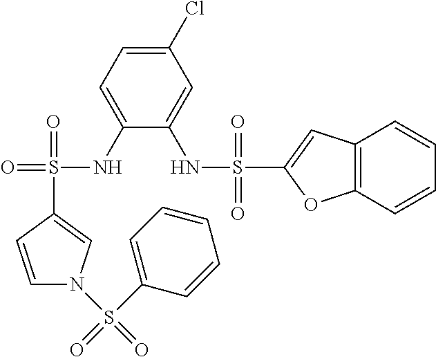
C1=CC(S(=O)(NC2=CC=C(Cl)C=C2NS(C2=CC3=C(O2)C=CC=C3)(=O)=O)=O)=CN1S(=O)(C1=CC=CC=C1)=O
